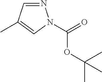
N1=CC(C)=CN1C(=O)OC(C)(C)C
